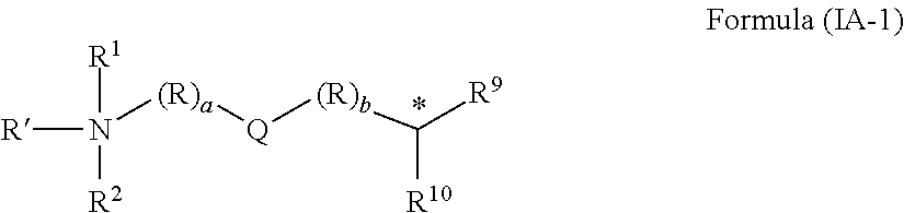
[(R)a](N([R])([R1])[R2])[Q][(R)b]C([R9])[R10]
